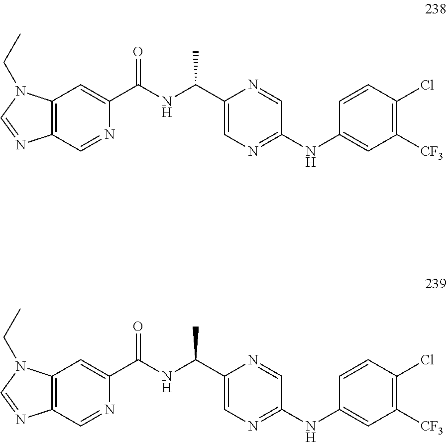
C1(C(NC(C2=CC3=C(C=N2)N=CN3CC)=O)C)=CN=C(NC2=CC([CF3])=C(Cl)C=C2)C=N1.C1(C(NC(C2=CC3=C(C=N2)N=CN3CC)=O)C)=CN=C(NC2=CC([CF3])=C(Cl)C=C2)C=N1
